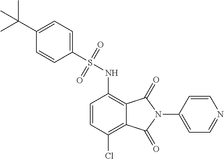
C1=CC(Cl)=C2C(=C1NS(C1=CC=C(C(C)(C)C)C=C1)(=O)=O)C(=O)N(C1=CC=NC=C1)C2=O
